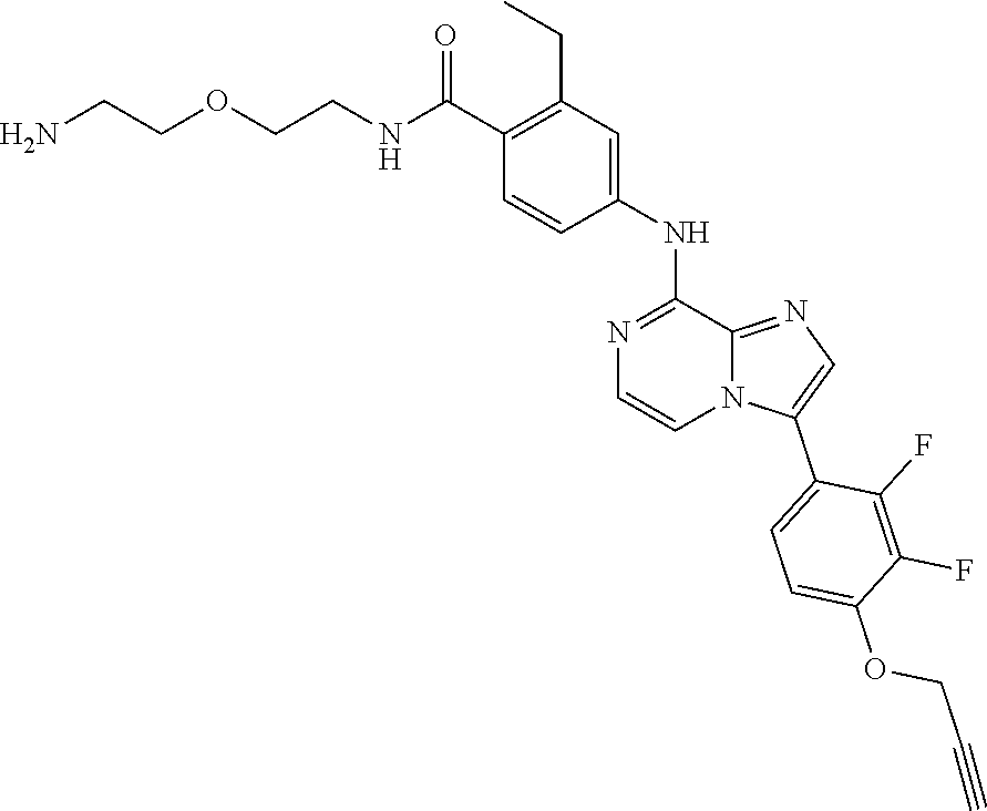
NCCOCCNC(C1=C(CC)C=C(NC2=NC=CN3C2=NC=C3C2=CC=C(OCC#C)C(F)=C2F)C=C1)=O
